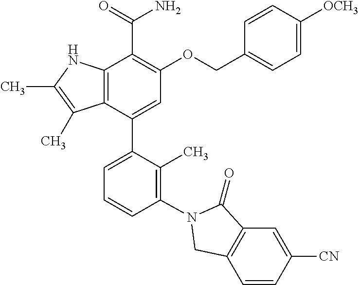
C12=C(C(C3=CC=CC(N4C(=O)C5=C(C=CC([CN])=C5)C4)=C3C)=CC(OCC3=CC=C([OCH3])C=C3)=C1C(=O)N)C(C)=C(C)N2
